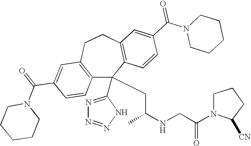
C(C1=CC2=C(C=C1)C(C1=NN=NN1)(CC(NCC(N1C([CN])CCC1)=O)C)C1=C(CC2)C=C(C(N2CCCCC2)=O)C=C1)(=O)N1CCCCC1
